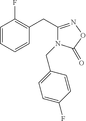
C1=CC=CC(CC2=NOC(=O)N2CC2=CC=C(F)C=C2)=C1F
